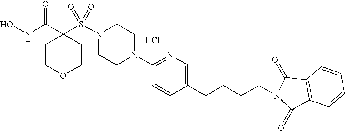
Cl.ONC(C1(S(N2CCN(C3=NC=C(CCCCN4C(=O)C5=C(C4=O)C=CC=C5)C=C3)CC2)(=O)=O)CCOCC1)=O
